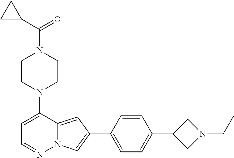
C1CN(C2=CC=NN3C2=CC(C2=CC=C(C4CN(CC)C4)C=C2)=C3)CCN1C(C1CC1)=O
